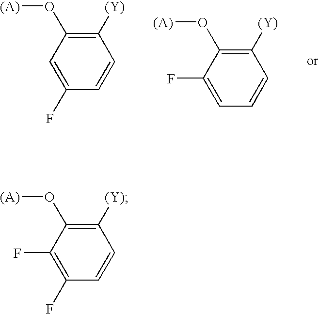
C1([(Y)])=C(O[(A)])C=C(F)C=C1.C1([(Y)])=C(O[(A)])C(F)=CC=C1.C1([(Y)])=C(O[(A)])C(F)=C(F)C=C1
